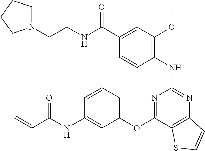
C(C1=CC(OC)=C(NC2=NC3=C(C(OC4=CC=CC(NC(C=C)=O)=C4)=N2)SC=C3)C=C1)(NCCN1CCCC1)=O
